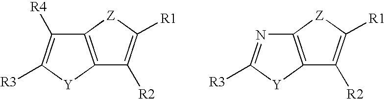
C12=C([Y]C([R3])=C1[R4])C([R2])=C([R1])[Z]2.C12=C([Y]C([R3])=N1)C([R2])=C([R1])[Z]2
